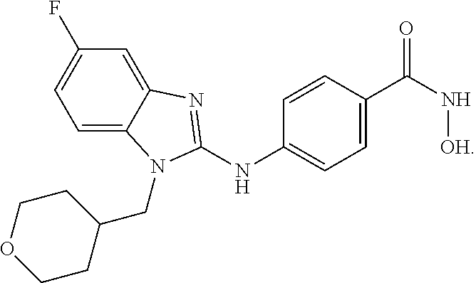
C1=C2C(=CC(F)=C1)N=C(NC1=CC=C(C(N[OH])=O)C=C1)N2CC1CCOCC1
